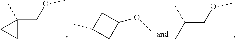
C1(COC)(C)CC1.C1C(C)CC1OC.C(COC)(C)C
